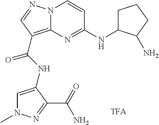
N1(C)C=C(NC(=O)C2=C3N(C=CC(NC4CCCC4N)=N3)N=C2)C(C(=O)N)=N1
